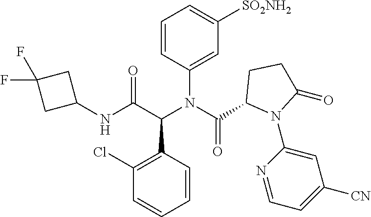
C1=CC(N(C(C2N(C3=CC([CN])=CC=N3)C(=O)CC2)=O)C(C(NC2CC(F)(F)C2)=O)C2=C(Cl)C=CC=C2)=CC([SO2NH2])=C1
